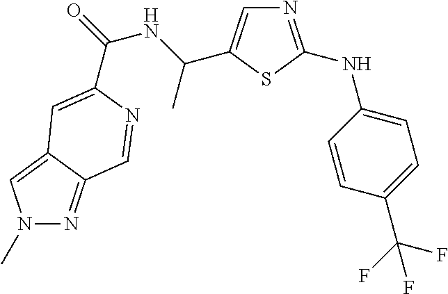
N1=C(NC2=CC=C(C(F)(F)F)C=C2)SC(C(NC(=O)C2=CC3=CN(C)N=C3C=N2)C)=C1
